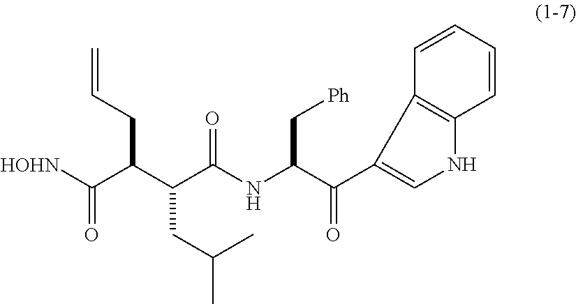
O=C([HOHN])C(C(C(NC(C(C1=CNC2=C1C=CC=C2)=O)C[Ph])=O)CC(C)C)CC=C
